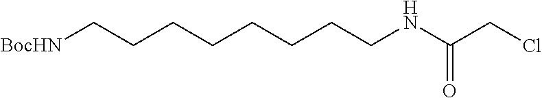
[BocHN]CCCCCCCCNC(CCl)=O
